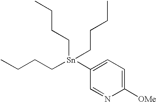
C1([OMe])=CC=C([Sn](CCCC)(CCCC)CCCC)C=N1
